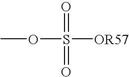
O=S(OC)(=O)[OR57]
